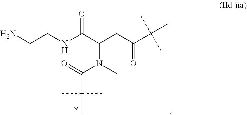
N(C)(C(=O)C(C)(C)C)C(CC(=O)C(C)(C)C)C(NCCN)=O
